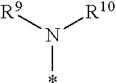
N(*)([R9])[R10]
